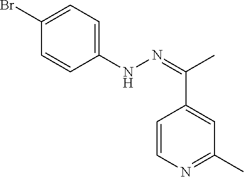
C1(Br)=CC=C(NN=C(C)C2=CC(C)=NC=C2)C=C1
